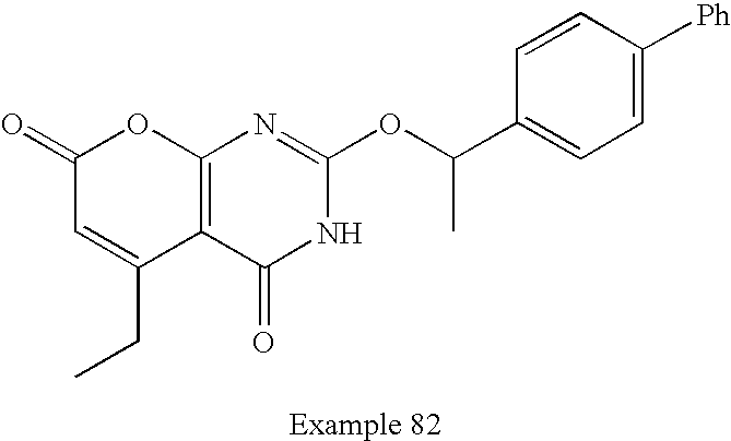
C1(=O)C=C(CC)C2=C(O1)N=C(OC(C1=CC=C([Ph])C=C1)C)NC2=O
